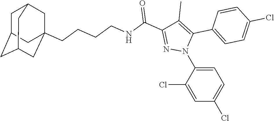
C1=C(N2C(C3=CC=C(Cl)C=C3)=C(C)C(C(=O)NCCCCC34CC5CC(CC(C3)C5)C4)=N2)C(Cl)=CC(Cl)=C1
